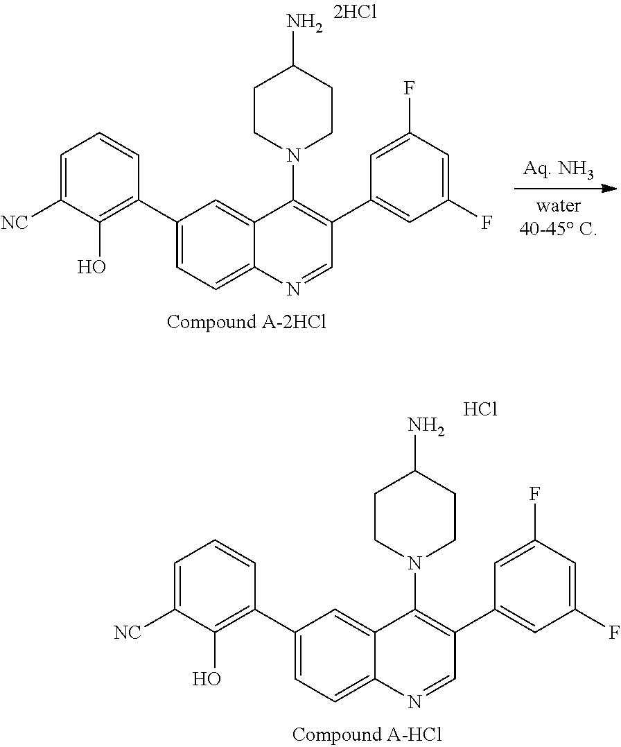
C1=C([NC])C(O)=C(C2=CC=C3C(=C2)C(N2CCC(N)CC2)=C(C2=CC(F)=CC(F)=C2)C=N3)C=C1.C1=C([NC])C(O)=C(C2=CC=C3C(=C2)C(N2CCC(N)CC2)=C(C2=CC(F)=CC(F)=C2)C=N3)C=C1.Cl
